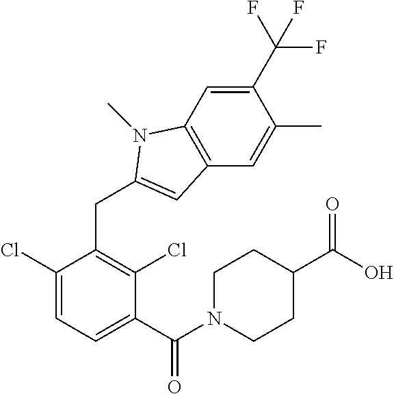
C1(C(N2CCC(C(O)=O)CC2)=O)=CC=C(Cl)C(CC2=CC3=C(C=C(C(F)(F)F)C(C)=C3)N2C)=C1Cl
